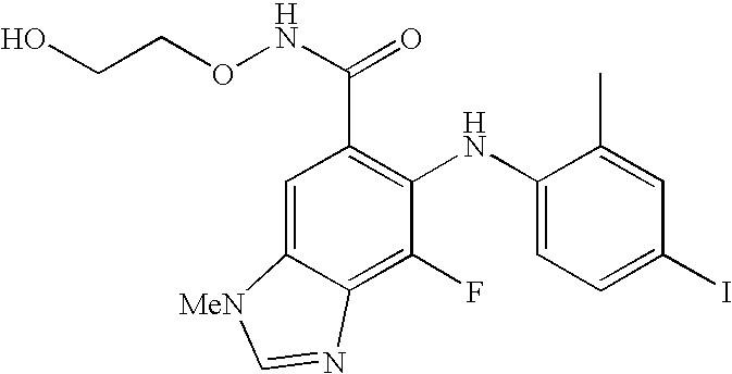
C1=C2C(=C(F)C(NC3=CC=C(I)C=C3C)=C1C(NOCCO)=O)N=C[MeN]2
